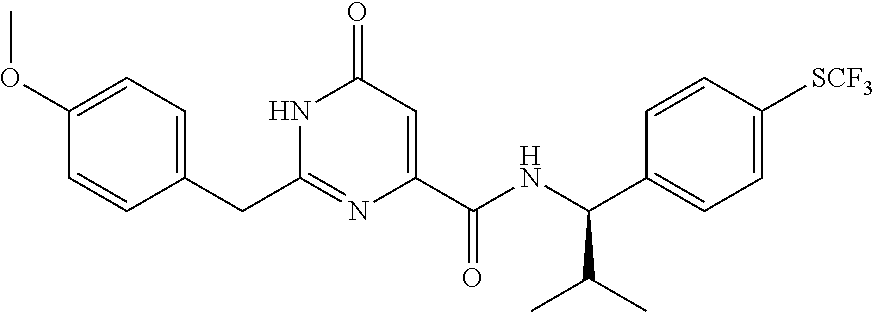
C(C1=CC=C(OC)C=C1)C1=NC(C(NC(C2=CC=C([SCF3])C=C2)C(C)C)=O)=CC(=O)N1
